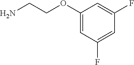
NCCOC1=CC(F)=CC(F)=C1
